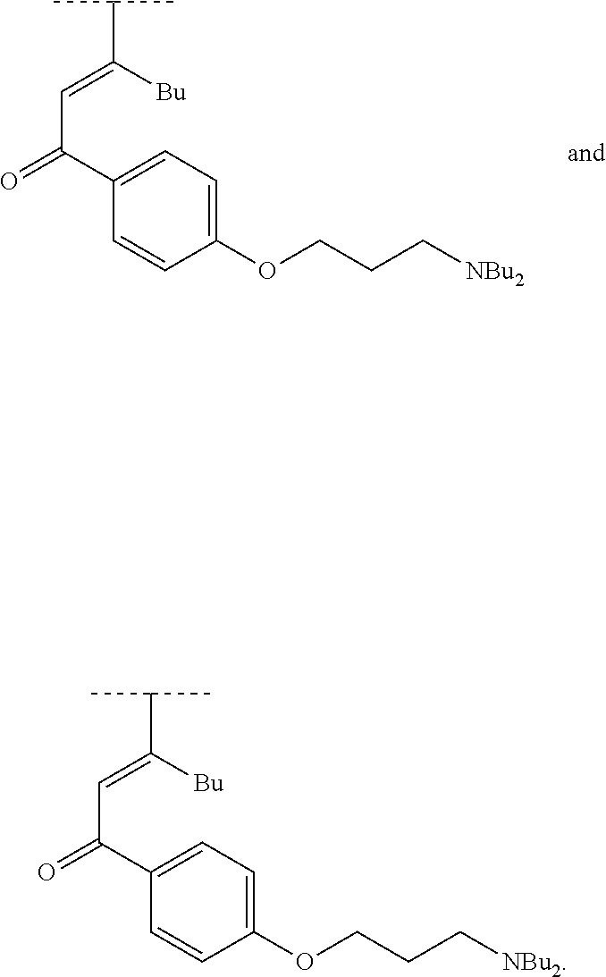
C1(C(=O)C=C([Bu])C(C)C)=CC=C(OCCC[NBu2])C=C1.C1(C(=O)C=C([Bu])C(C)C)=CC=C(OCCC[NBu2])C=C1
